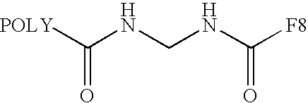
[POLY]C(NCNC([F8])=O)=O
